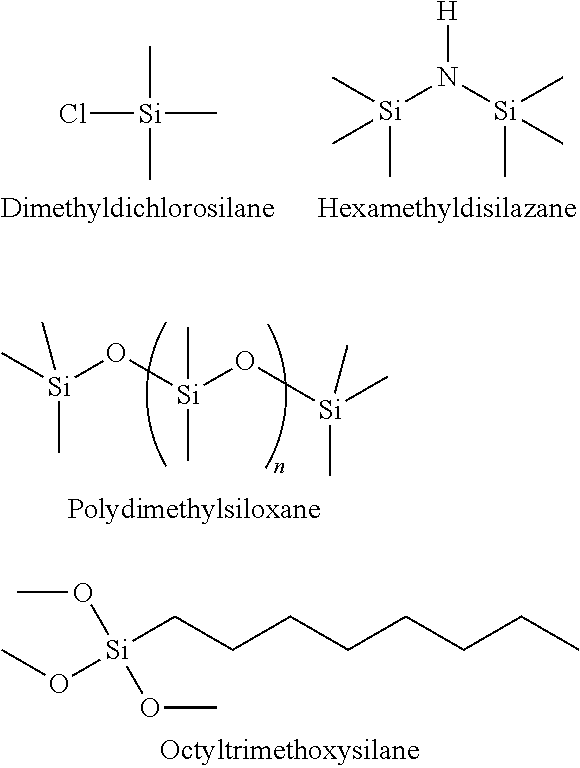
C[Si](O[Si](O[Si](C)(C)C)(C)C)(C)C.[Si](CCCCCCCC)(OC)(OC)OC.Cl[Si](C)(C)C.C[Si](N([Si](C)(C)C)[H])(C)C
